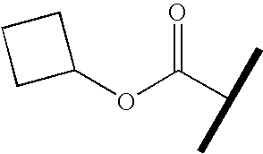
O(C(C(C)C)=O)C1CCC1
